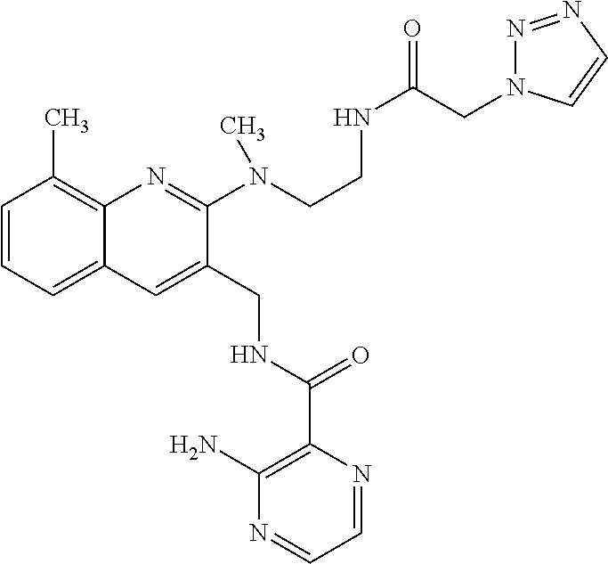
C1=CC=C2C(=C1C)N=C(N(CCNC(=O)CN1N=NC=C1)C)C(CNC(=O)C1=C(N)N=CC=N1)=C2
